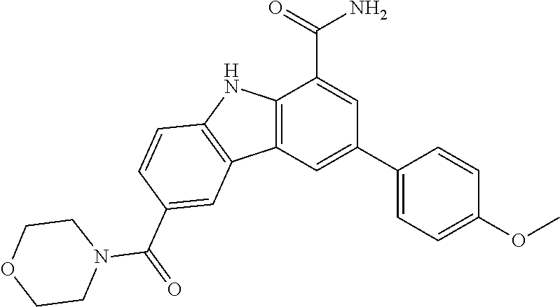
C12=C(C=C(C3=CC=C(OC)C=C3)C=C1C(=O)N)C1=C(N2)C=CC(C(N2CCOCC2)=O)=C1
